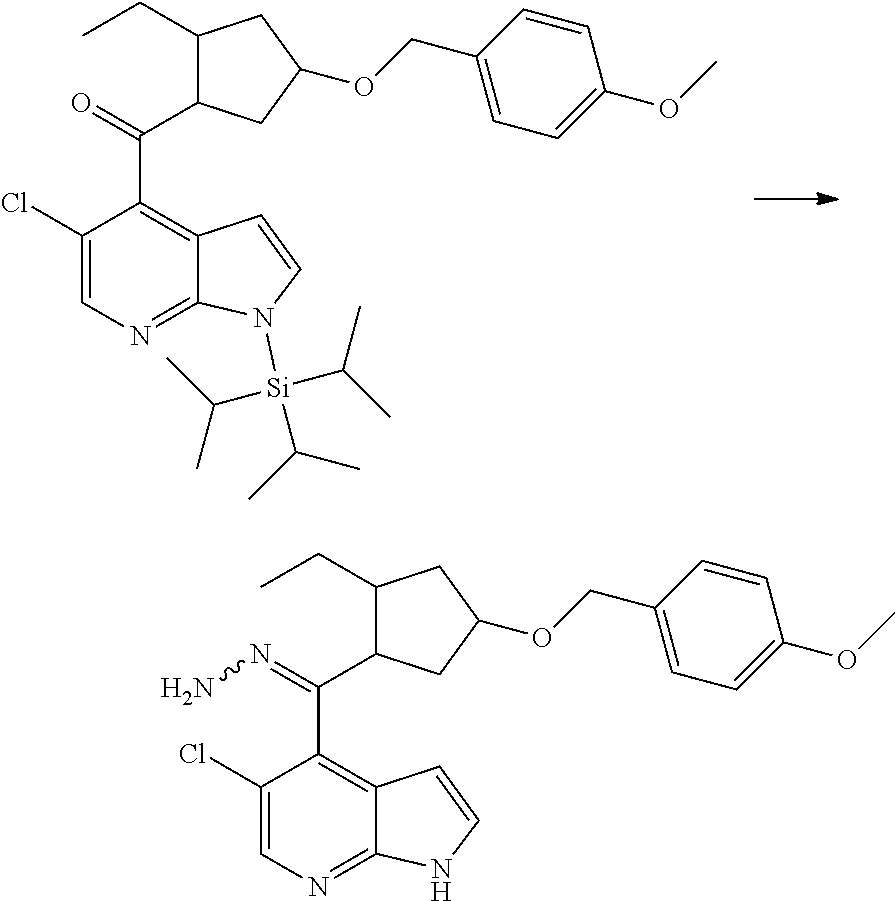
C(C1C(CC)CC(OCC2=CC=C(OC)C=C2)C1)(=O)C1=C2C(=NC=C1Cl)N([Si](C(C)C)(C(C)C)C(C)C)C=C2.C(C1C(CC)CC(OCC2=CC=C(OC)C=C2)C1)(=NN)C1=C2C(=NC=C1Cl)NC=C2
